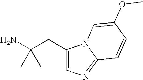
C1(CC(N)(C)C)=CN=C2N1C=C(OC)C=C2
